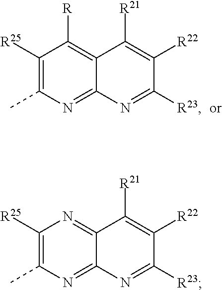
C1([R25])=C(C)N=C2C(=C1[R])C([R21])=C([R22])C([R23])=N2.C1([R25])=C(C)N=C2C(=N1)C([R21])=C([R22])C([R23])=N2
